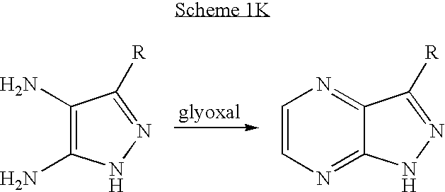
C1(N)=C(N)NN=C1[R].C1=CN=C2C(=N1)C([R])=NN2
